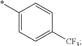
C1(*)=CC=C([CF3])C=C1
